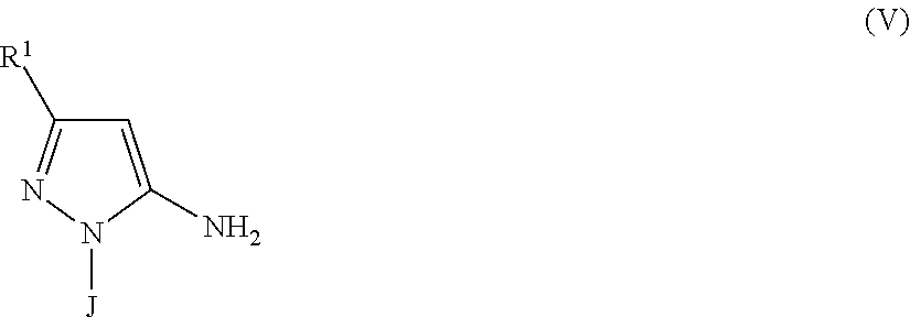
C1=C(N)N([J])N=C1[R1]
